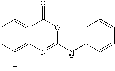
C1=CC(F)=C2C(=C1)C(=O)OC(NC1=CC=CC=C1)=N2
